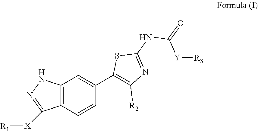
C12=C(C=CC(C3=C([R2])N=C(NC([Y][R3])=O)S3)=C1)C([X][R1])=NN2
